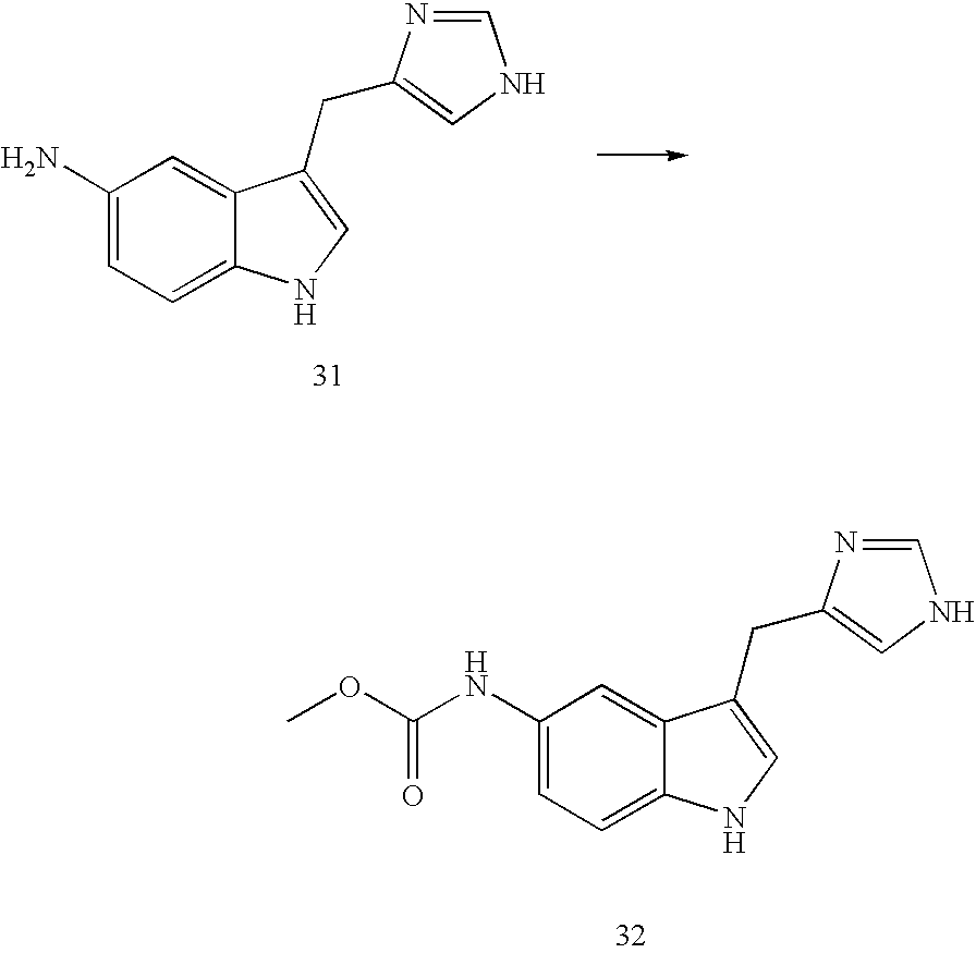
C1(NC(=O)OC)=CC=C2C(=C1)C(CC1=CNC=N1)=CN2.C1(N)=CC=C2C(=C1)C(CC1=CNC=N1)=CN2
